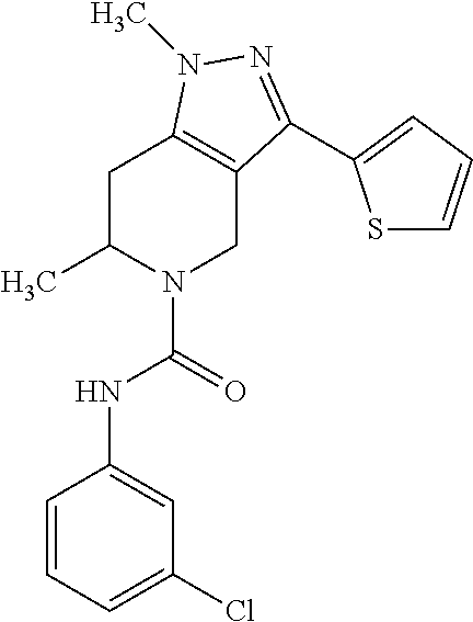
C1=CC=C(Cl)C=C1NC(=O)N1CC2=C(CC1C)N(C)N=C2C1=CC=CS1
